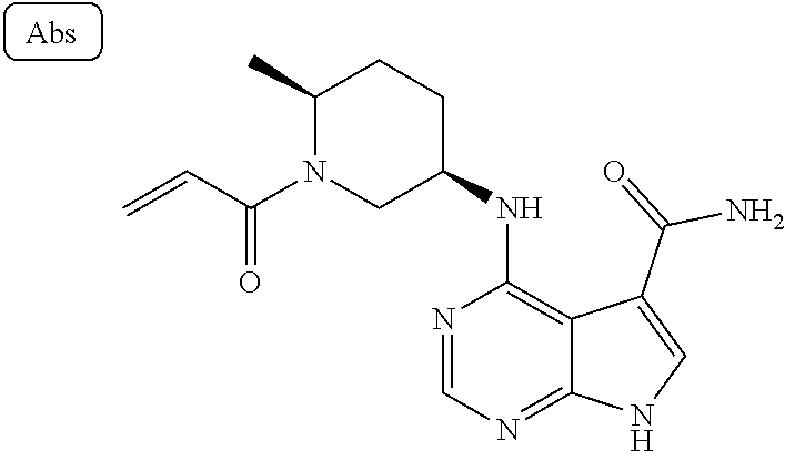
N1=CN=C2C(=C1NC1CCC(C)N(C(C=C)=O)C1)C(C(=O)N)=CN2
